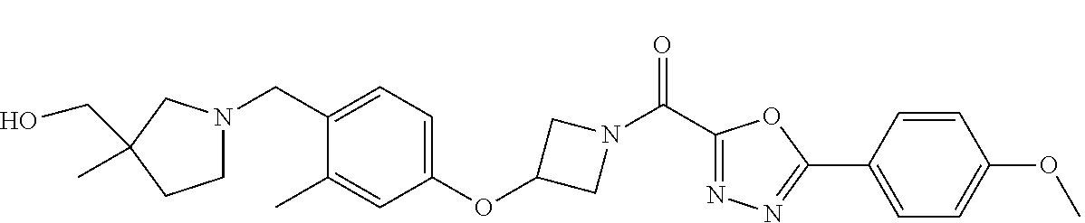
C1(CN2CCC(C)(CO)C2)=CC=C(OC2CN(C(C3=NN=C(C4=CC=C(OC)C=C4)O3)=O)C2)C=C1C
